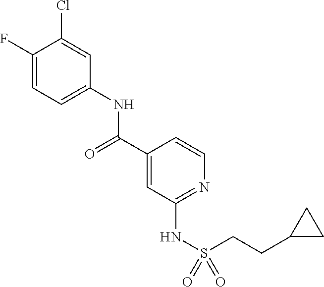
C1(F)=CC=C(NC(C2=CC(NS(=O)(=O)CCC3CC3)=NC=C2)=O)C=C1Cl
